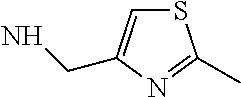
S1C=C(CN)N=C1C
